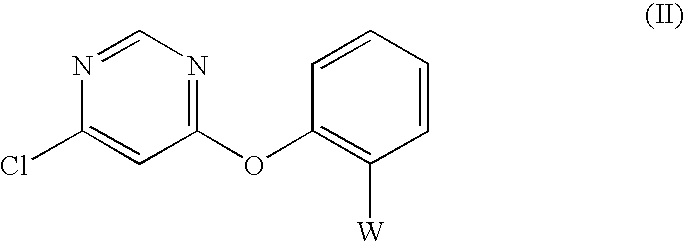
N1=CN=C(OC2=C([W])C=CC=C2)C=C1Cl
